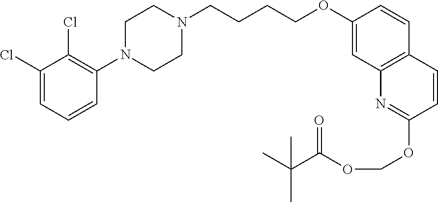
C1(Cl)=CC=CC(N2CCN(CCCCOC3=CC4=C(C=C3)C=CC(OCOC(=O)C(C)(C)C)=N4)CC2)=C1Cl
